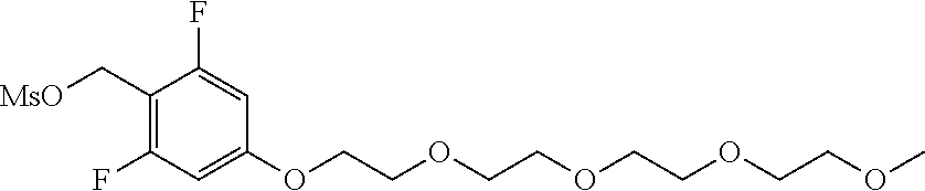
C1(C[MsO])=C(F)C=C(OCCOCCOCCOCCOC)C=C1F
